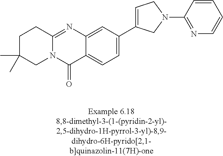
N12C(=NC3=CC(C4=CCN(C5=NC=CC=C5)C4)=CC=C3C1=O)CCC(C)(C)C2
